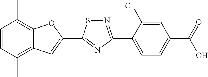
C1=CC(C)=C2C(=C1C)OC(C1=NC(C3=CC=C(C(=O)O)C=C3Cl)=NS1)=C2
